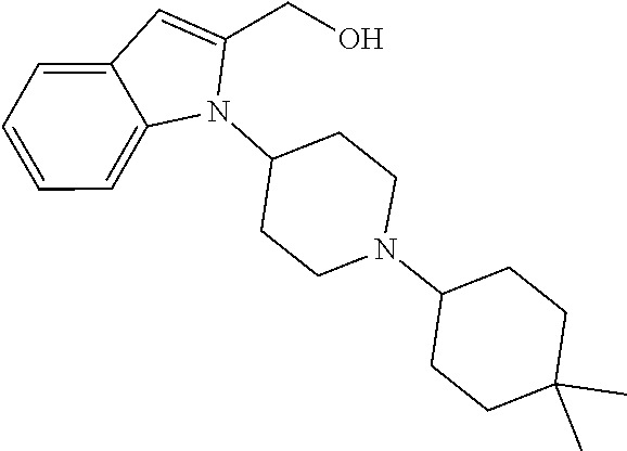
N1(C2CCN(C3CCC(C)(C)CC3)CC2)C(CO)=CC2=CC=CC=C12
